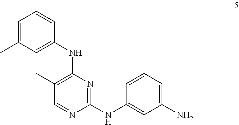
C1=C(C)C=C(NC2=C(C)C=NC(NC3=CC(N)=CC=C3)=N2)C=C1
